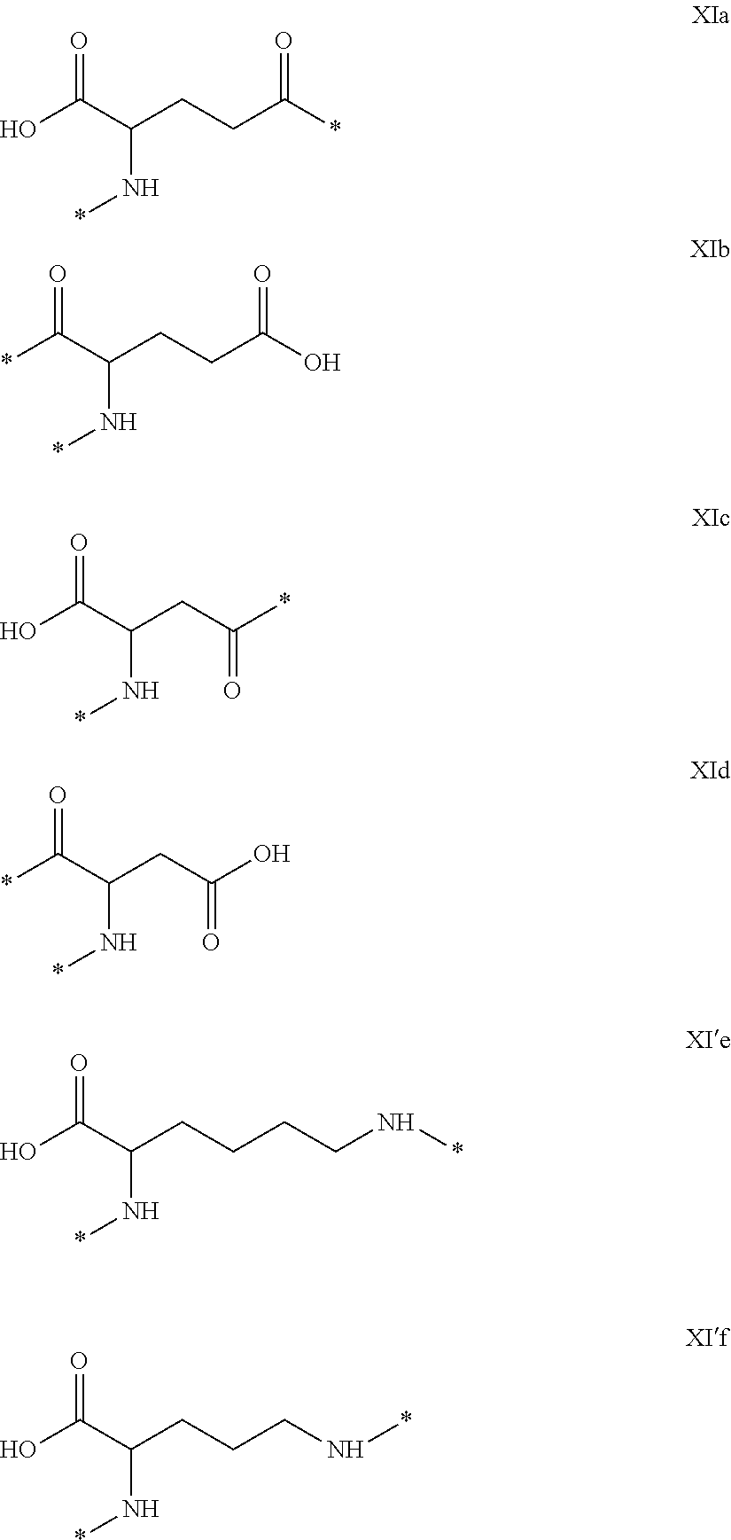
OC(C(CCC(*)=O)N*)=O.*C(C(CCC(O)=O)N*)=O.OC(C(CC(*)=O)N*)=O.*C(C(CC(O)=O)N*)=O.OC(C(CCCCN*)N*)=O.OC(C(CCCN*)N*)=O
